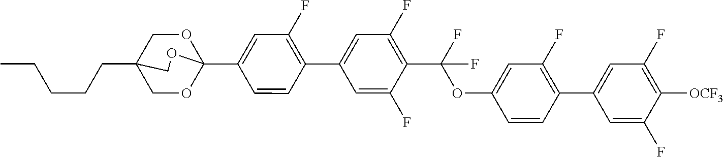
C(CC12COC(C3=CC(F)=C(C4=CC(F)=C(C(OC5=CC(F)=C(C6=CC(F)=C([OCF3])C(F)=C6)C=C5)(F)F)C(F)=C4)C=C3)(OC1)OC2)CCC
